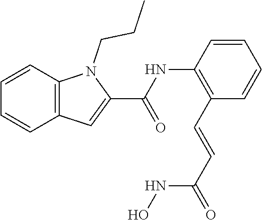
C1(C=CC(=O)NO)=C(NC(C2=CC3=C(N2CCC)C=CC=C3)=O)C=CC=C1
